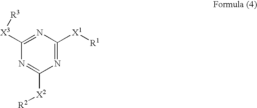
C1([X3][R3])=NC([X1][R1])=NC([X2][R2])=N1
